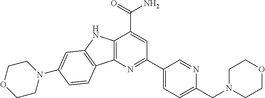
C12=C(N=C(C3=CC=C(CN4CCOCC4)N=C3)C=C1C(=O)N)C1=C(N2)C=C(N2CCOCC2)C=C1
